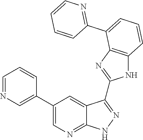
N1=C(C2=CC=CC3=C2N=C(C2=NNC4=NC=C(C5=CN=CC=C5)C=C42)N3)C=CC=C1
